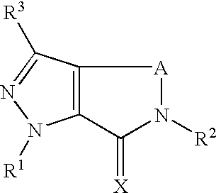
C12=C(C([R3])=NN1[R1])[A]N([R2])C2=[X]
